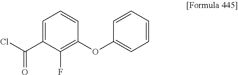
C1=C(C(Cl)=O)C(F)=C(OC2=CC=CC=C2)C=C1
